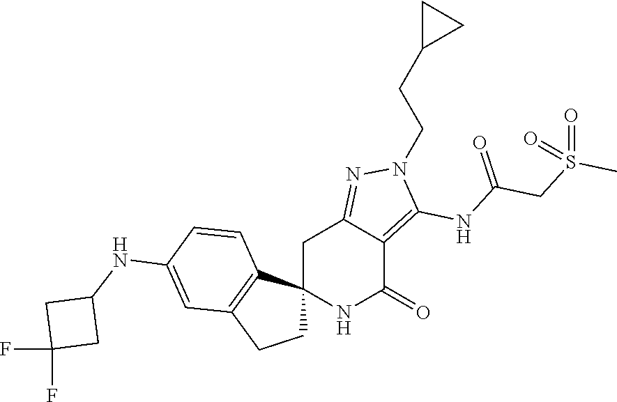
C12(NC(=O)C3=C(NC(CS(C)(=O)=O)=O)N(CCC4CC4)N=C3C1)CCC1=C2C=CC(NC2CC(F)(F)C2)=C1
